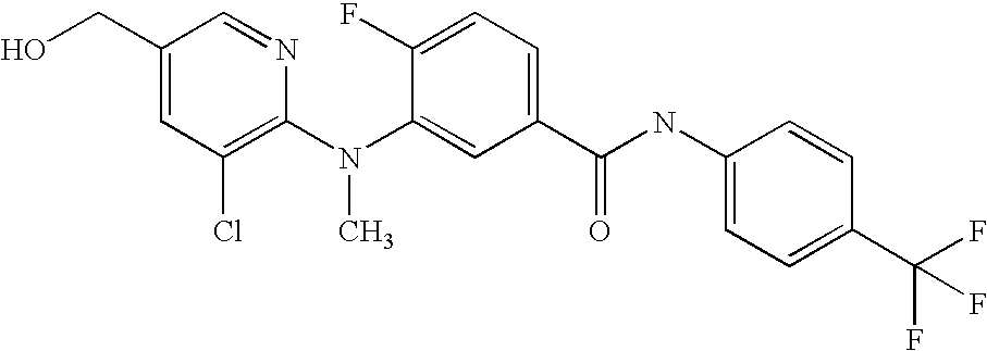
C1(CO)=CC(Cl)=C(N(C2=CC(C(NC3=CC=C(C(F)(F)F)C=C3)=O)=CC=C2F)C)N=C1
